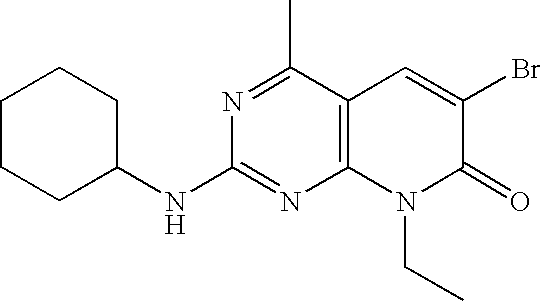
C1(NC2=NC3=C(C(C)=N2)C=C(Br)C(=O)N3CC)CCCCC1
